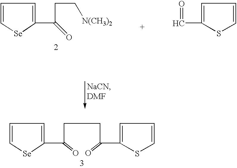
C1=C[Se]C(C(CCC(C2=CC=CS2)=O)=O)=C1.C1=C[Se]C(C(CC[N(CH3)2])=O)=C1.C1=CSC(C=O)=C1
